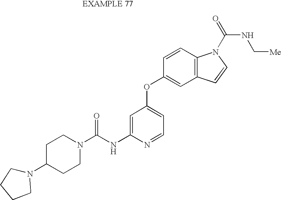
C1=C(NC(N2CCC(N3CCCC3)CC2)=O)N=CC=C1OC1=CC2=C(C=C1)N(C(=O)NC[Me])C=C2
